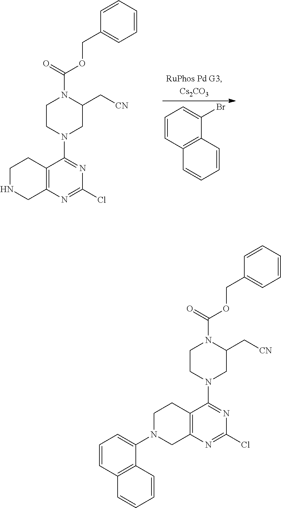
C1=CC2=C(C(Br)=C1)C=CC=C2.C12=C(N=C(Cl)N=C1N1CCN(C(OCC3=CC=CC=C3)=O)C(C[CN])C1)CNCC2.C12=C(N=C(Cl)N=C1N1CCN(C(OCC3=CC=CC=C3)=O)C(C[CN])C1)CN(C1=CC=CC3=C1C=CC=C3)CC2
